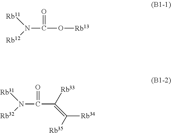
N(C(C([Rb33])=C([Rb34])[Rb35])=O)([Rb31])[Rb32].N(C(=O)O[Rb13])([Rb11])[Rb12]
